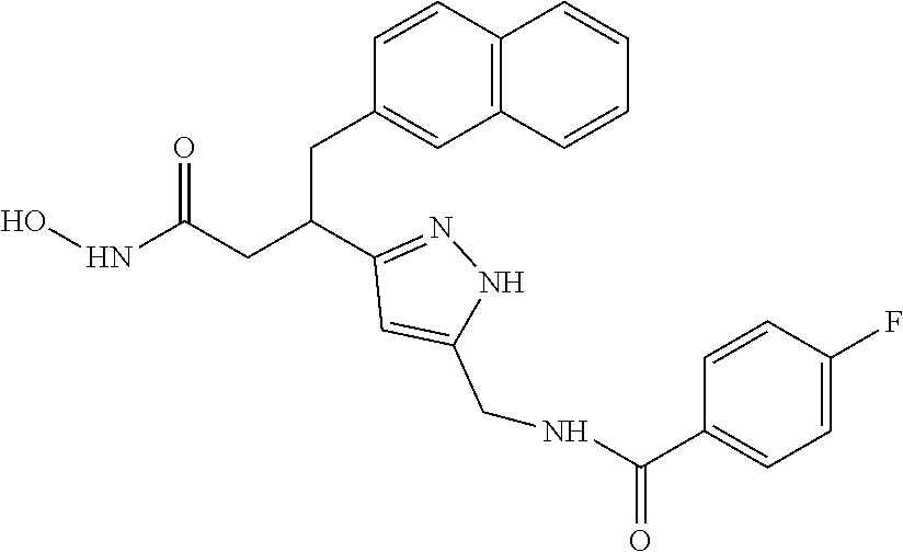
C1(CC(CC(=O)NO)C2=NNC(CNC(=O)C3=CC=C(F)C=C3)=C2)=CC2=C(C=C1)C=CC=C2
